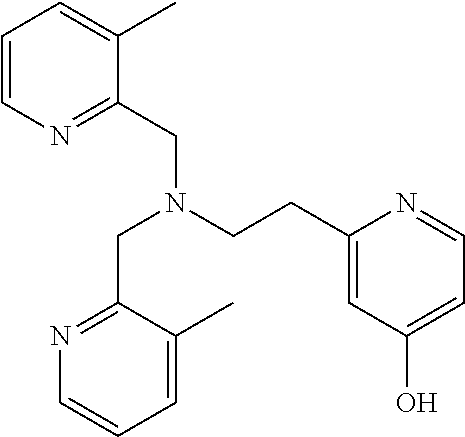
C1=CN=C(CN(CCC2=CC(O)=CC=N2)CC2=NC=CC=C2C)C(C)=C1
